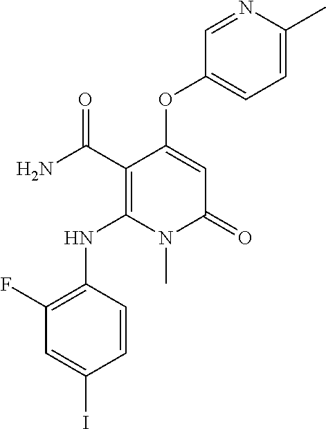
C1(F)=C(NC2=C(C(N)=O)C(OC3=CC=C(C)N=C3)=CC(=O)N2C)C=CC(I)=C1
